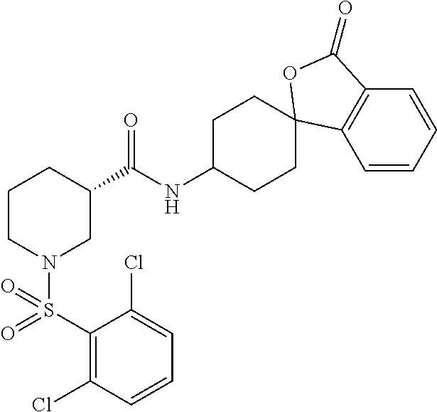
C1(S(=O)(=O)N2CC(C(NC3CCC4(CC3)C3=C(C=CC=C3)C(=O)O4)=O)CCC2)=C(Cl)C=CC=C1Cl
